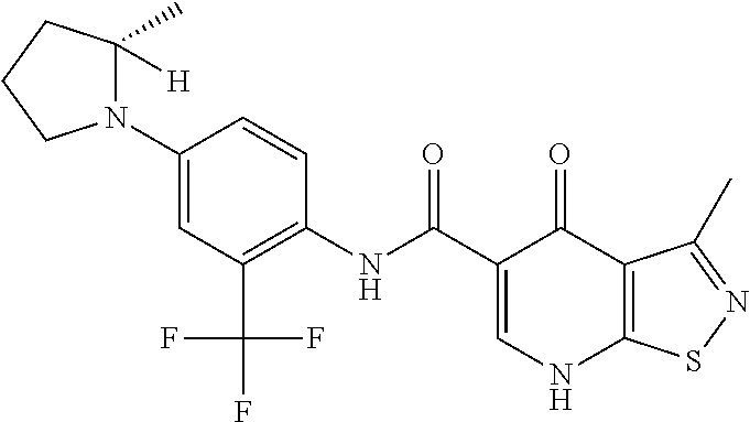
C1=C(C(=O)NC2=C(C(F)(F)F)C=C(N3C(C)([H])CCC3)C=C2)C(=O)C2=C(N1)SN=C2C
